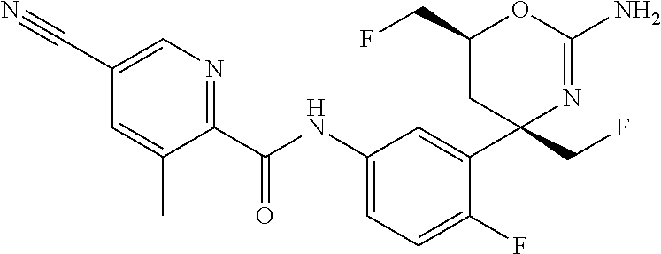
C1(C(NC2=CC=C(F)C(C3(CF)N=C(N)OC(CF)C3)=C2)=O)=NC=C(C#N)C=C1C
